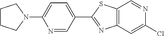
C1CCN(C2=CC=C(C3=NC4=C(C=NC(Cl)=C4)S3)C=N2)C1
